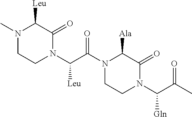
N1(C)CCN(C(C(N2CCN(C(C(C)=O)[Gln])C(=O)C2[Ala])=O)[Leu])C(=O)C1[Leu]
